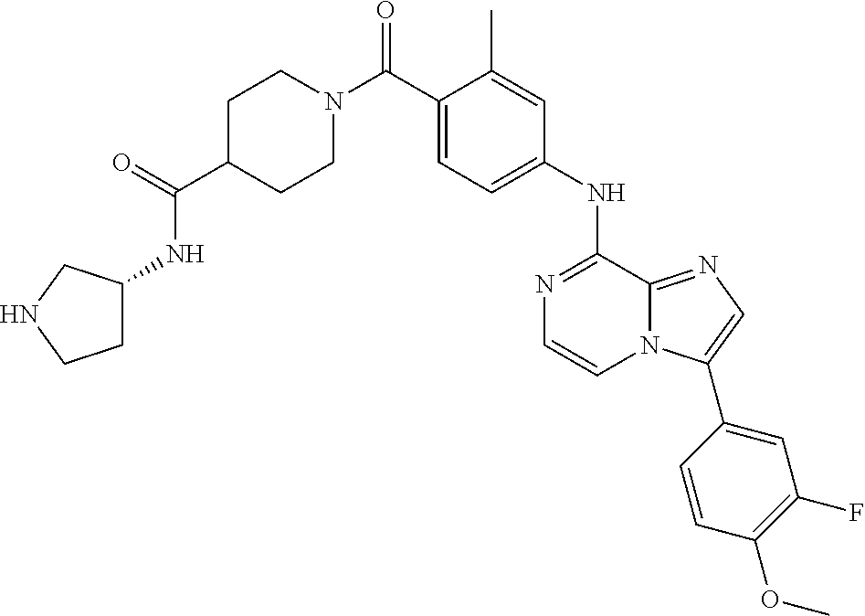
C1(NC2=NC=CN3C2=NC=C3C2=CC(F)=C(OC)C=C2)=CC=C(C(N2CCC(C(=O)NC3CCNC3)CC2)=O)C(C)=C1
